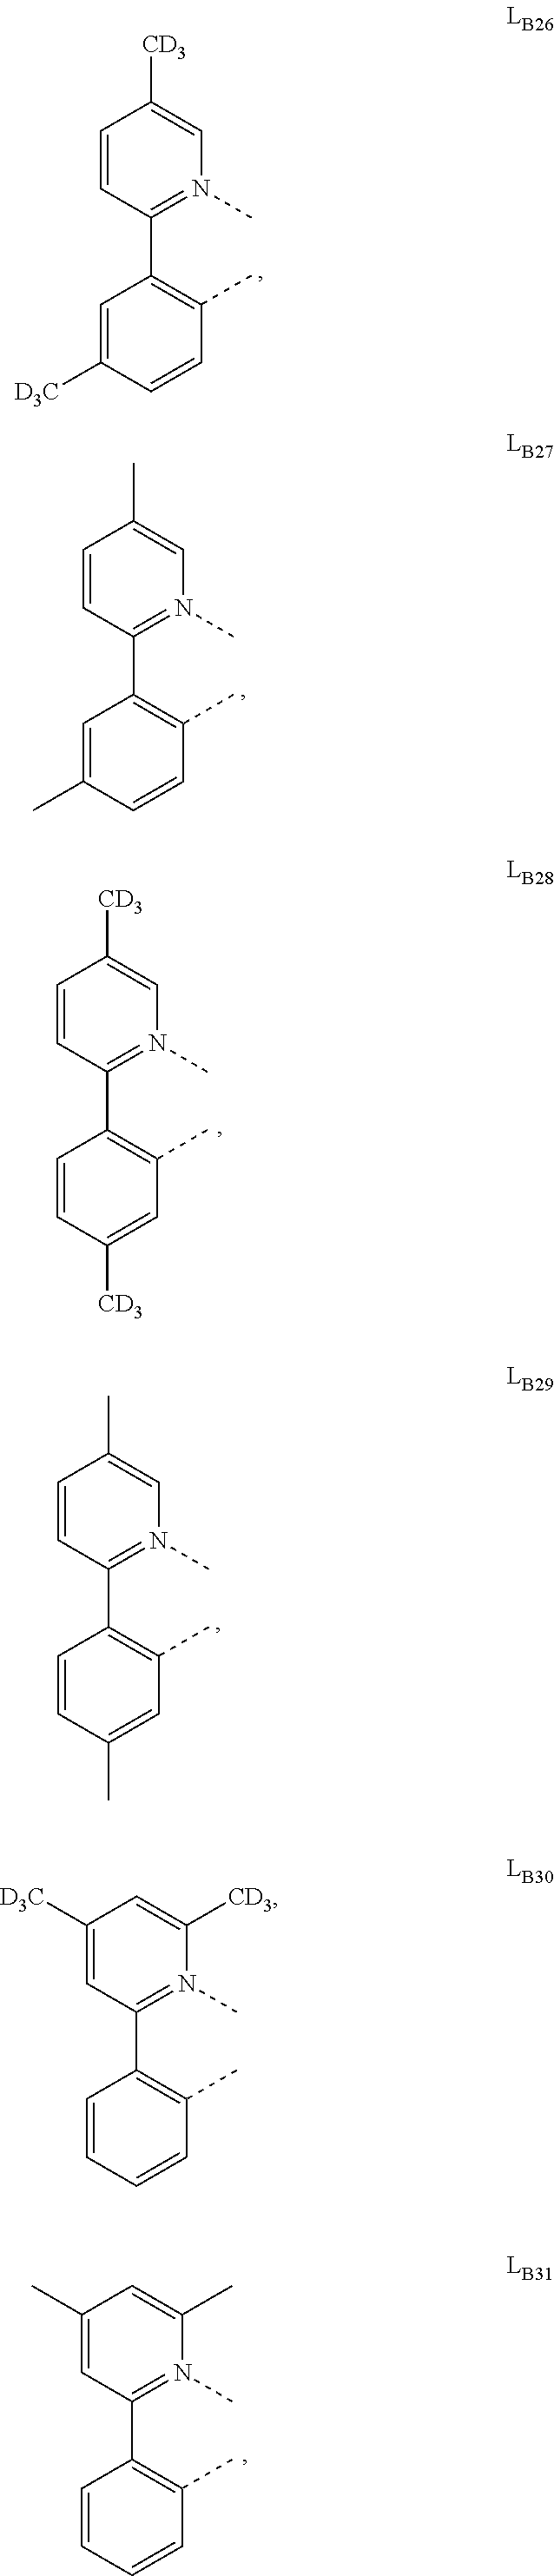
C1=CC(C2=C(C)C=CC([D3C])=C2)=N(C)C=C1[CD3].C1=CC(C2=C(C)C=CC(C)=C2)=N(C)C=C1C.C1=CC(C2=C(C)C=C(C)C=C2)=N(C)C=C1C.C1([D3C])=CC(C2=C(C)C=CC=C2)=N(C)C([CD3])=C1.C1(C)=CC(C2=C(C)C=CC=C2)=N(C)C(C)=C1.C1=CC(C2=C(C)C=C([CD3])C=C2)=N(C)C=C1[CD3]
